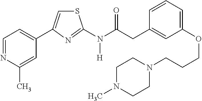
C1=NC(C)=CC(C2=CSC(N(C(CC3=CC(OCCCN4CCN(C)CC4)=CC=C3)=O)[H])=N2)=C1
